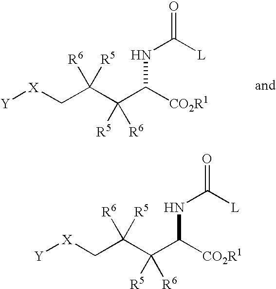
[X]([Y])CC(C(C([CO2R1])NC([L])=O)([R6])[R5])([R5])[R6].[X]([Y])CC(C(C([CO2R1])NC([L])=O)([R6])[R5])([R5])[R6]
